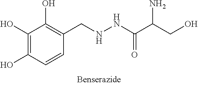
C1(O)=C(O)C=CC(CNNC(C(CO)N)=O)=C1O
